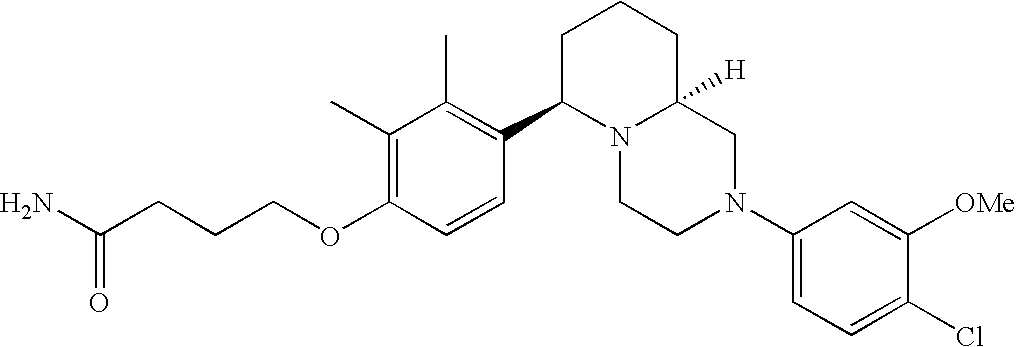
C1(C)=C(OCCCC(N)=O)C=CC(C2N3C([H])(CCC2)CN(C2=CC=C(Cl)C([OMe])=C2)CC3)=C1C
